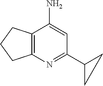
C12=C(N=C(C3CC3)C=C1N)CCC2
